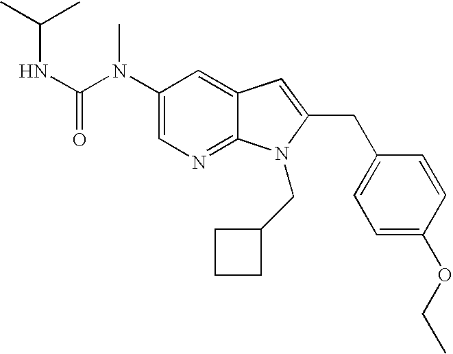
C1(N(C(NC(C)C)=O)C)=CN=C2C(=C1)C=C(CC1=CC=C(OCC)C=C1)N2CC1CCC1
